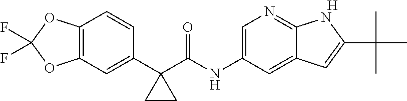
[H].C1=C(NC(C2(C3=CC4=C(C=C3)OC(F)(F)O4)CC2)=O)C=C2C(=N1)NC(C(C)(C)C)=C2
